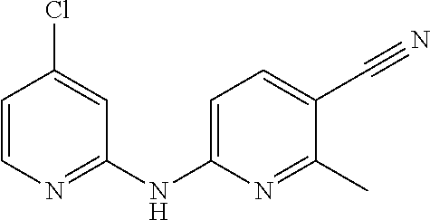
C1=CN=C(NC2=CC=C(C#N)C(C)=N2)C=C1Cl
